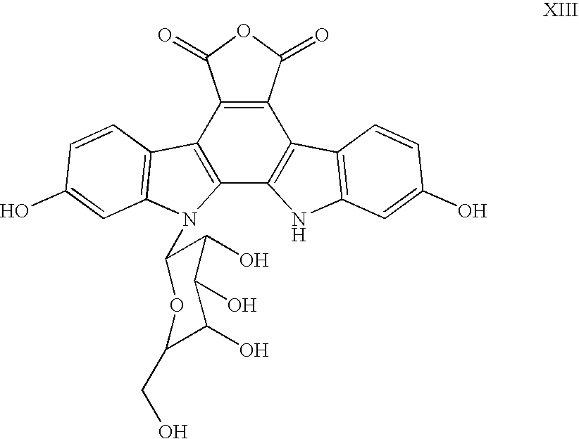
C12=C(C3=C(C4=C1C(=O)OC4=O)C1=C(N3)C=C(O)C=C1)N(C1C(O)C(O)C(O)C(CO)O1)C1=C2C=CC(O)=C1
